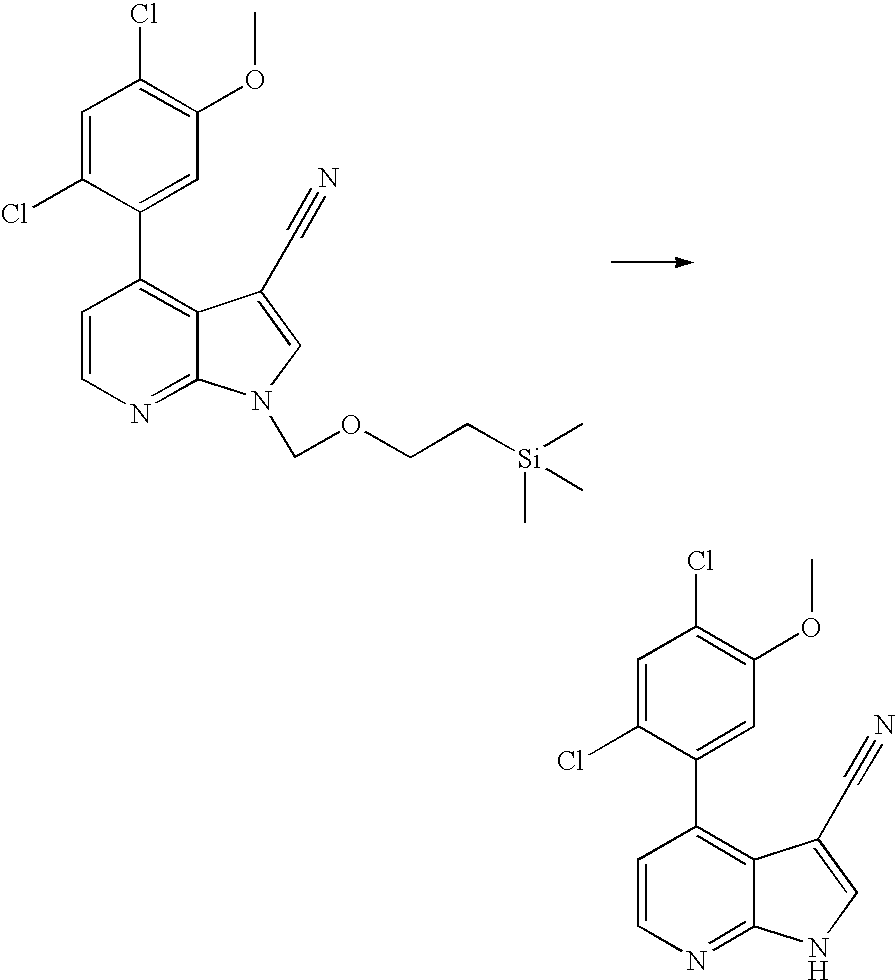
C1=CN=C2C(=C1C1=CC(OC)=C(Cl)C=C1Cl)C(C#N)=CN2.C1=CN=C2C(=C1C1=CC(OC)=C(Cl)C=C1Cl)C(C#N)=CN2COCC[Si](C)(C)C
